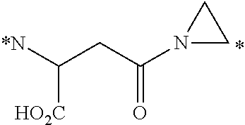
C(CC([*N])[HO2C])(=O)N1CC1
